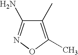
C1(C)=C(C)ON=C1N
